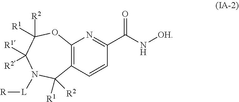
O1C([R2])([R1])C([R1])([R2])N([L][R])C([R1])([R2])C2=C1N=C(C(N[OH])=O)C=C2
